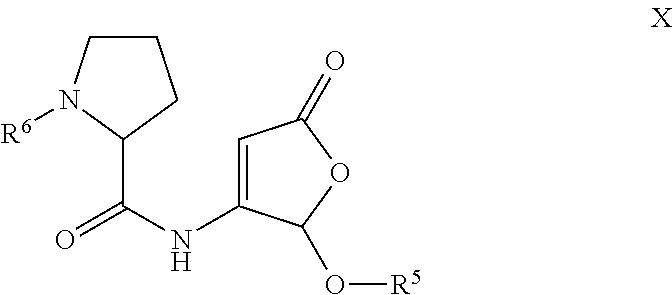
C1CN([R6])C(C(NC2=CC(=O)OC2O[R5])=O)C1
